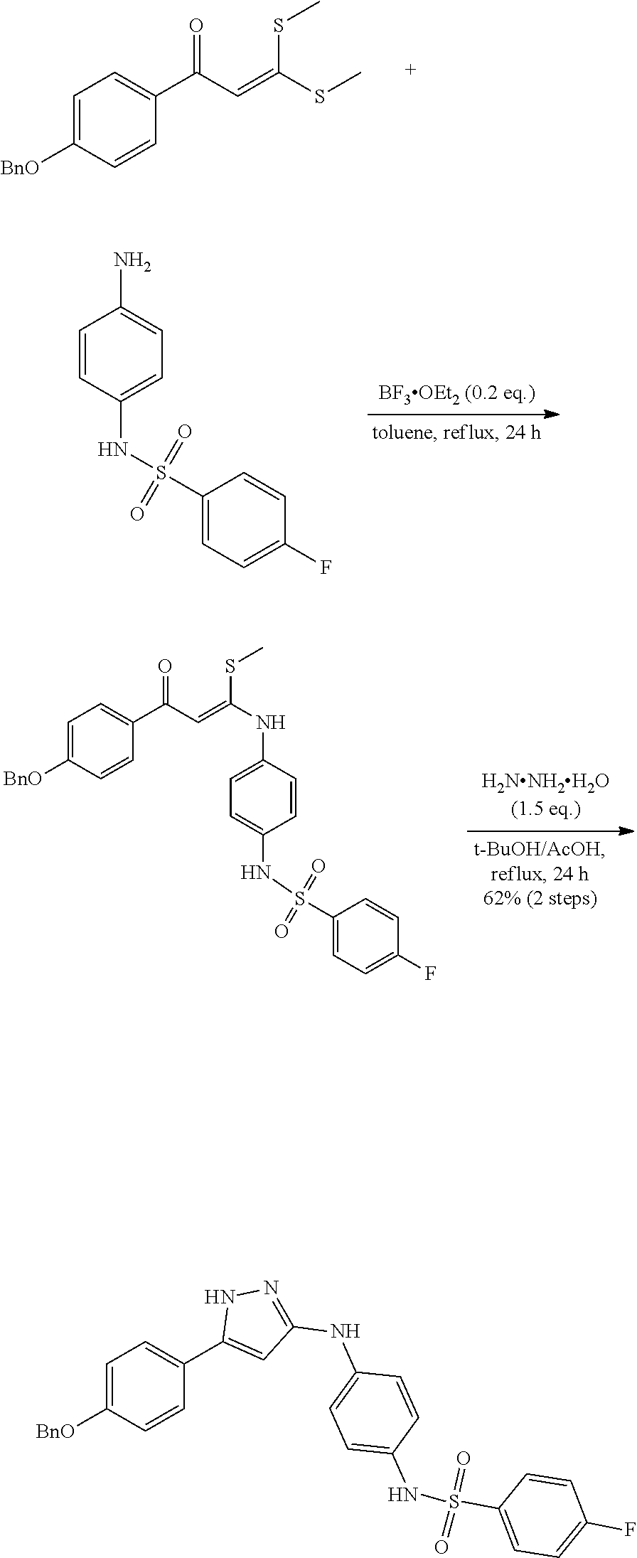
C1=C([BnO])C=CC(C(C=C(SC)SC)=O)=C1.C1=CC(NS(=O)(=O)C2=CC=C(F)C=C2)=CC=C1N.C1=C(NC(=CC(C2=CC=C([BnO])C=C2)=O)SC)C=CC(NS(=O)(=O)C2=CC=C(F)C=C2)=C1.C1=C([BnO])C=CC(C2=CC(NC3=CC=C(NS(=O)(=O)C4=CC=C(F)C=C4)C=C3)=NN2)=C1
